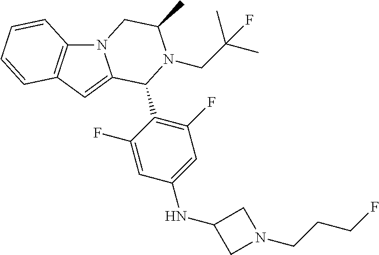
N12C3=C(C=C1C(C1=C(F)C=C(NC4CN(CCCF)C4)C=C1F)N(CC(C)(F)C)C(C)C2)C=CC=C3
